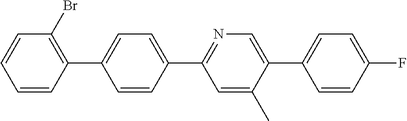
C1=CC(C2=NC=C(C3=CC=C(F)C=C3)C(C)=C2)=CC=C1C1=C(Br)C=CC=C1
